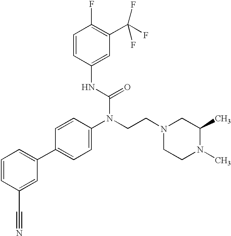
C1=CC(C#N)=CC(C2=CC=C(N(CCN3CCN(C)C(C)C3)C(=O)NC3=CC(C(F)(F)F)=C(F)C=C3)C=C2)=C1
